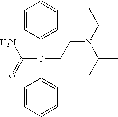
C1=CC(C(C2=CC=CC=C2)(CCN(C(C)C)C(C)C)C(=O)N)=CC=C1
